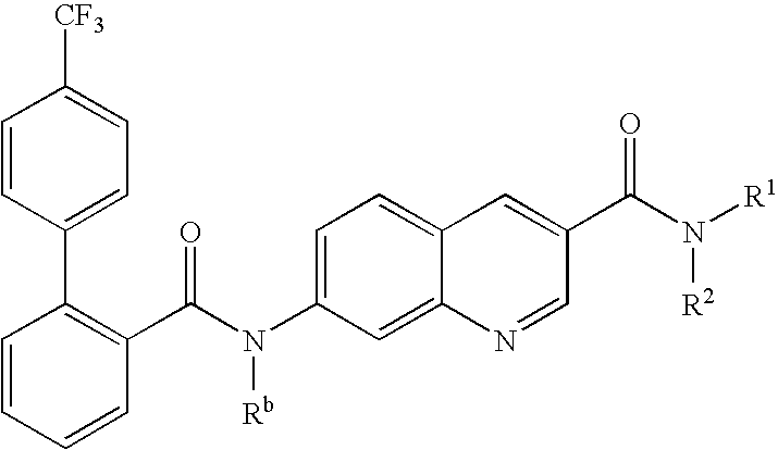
C1=CC(C2=C(C(N(C3=CC=C4C(=C3)N=CC(C(N([R1])[R2])=O)=C4)[Rb])=O)C=CC=C2)=CC=C1[CF3]
